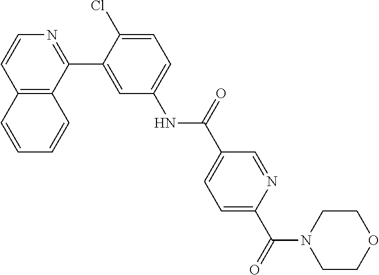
C12=C(C(C3=CC(NC(C4=CC=C(C(N5CCOCC5)=O)N=C4)=O)=CC=C3Cl)=NC=C1)C=CC=C2
